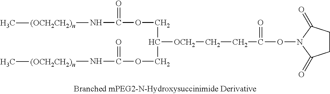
[OCH2](CCC(ON1C(=O)CCC1=O)=O)C(COC(N[(OCH2CH2)n]C)=O)COC(N[(OCH2CH2)n]C)=O
